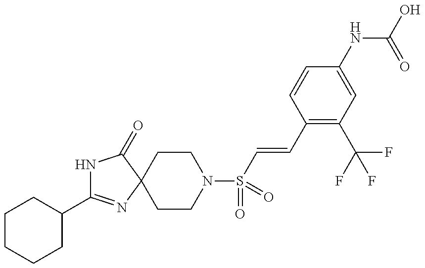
C1(C2=NC3(C(=O)N2)CCN(S(=O)(=O)C=CC2=C(C(F)(F)F)C=C(NC(O)=O)C=C2)CC3)CCCCC1
